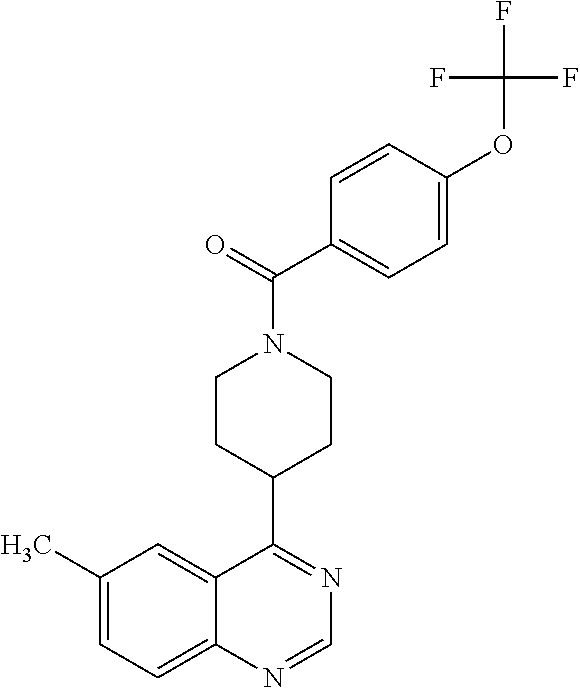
C1(C)=CC=C2C(=C1)C(C1CCN(C(=O)C3=CC=C(OC(F)(F)F)C=C3)CC1)=NC=N2
